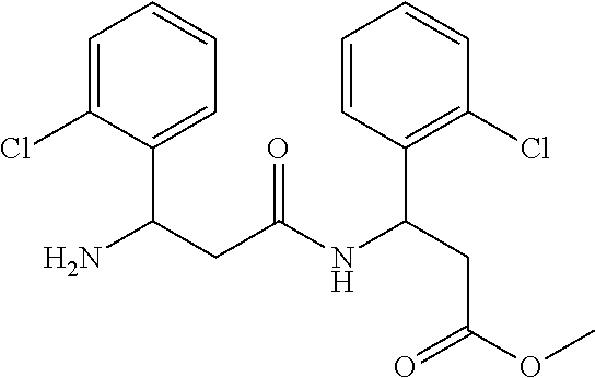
C1=C(Cl)C(C(N)CC(NC(CC(=O)OC)C2=C(Cl)C=CC=C2)=O)=CC=C1
